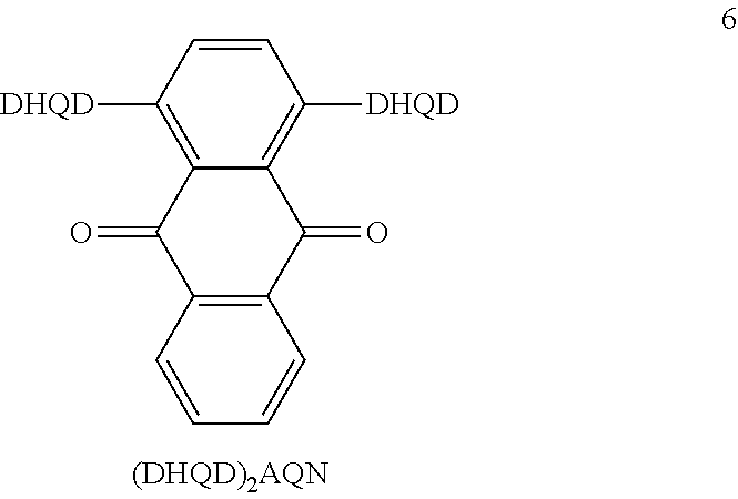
C1=CC([DHQD])=C2C(=C1[DHQD])C(=O)C1=C(C2=O)C=CC=C1
